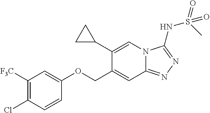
C1([F3C])=C(Cl)C=CC(OCC2=CC3=NN=C(NS(=O)(C)=O)N3C=C2C2CC2)=C1
